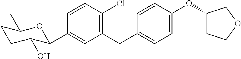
C1=CC(Cl)=C(CC2=CC=C(OC3CCOC3)C=C2)C=C1C1C(O)CCC(C)O1
